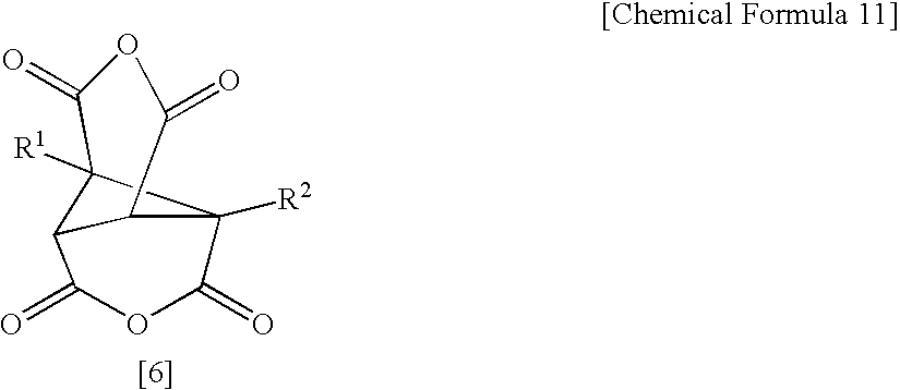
O=C1OC(=O)C2([R2])C3([R1])C(=O)OC(=O)C2C13
